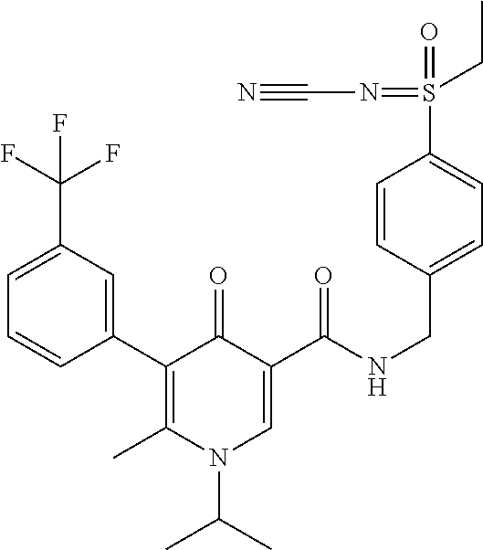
C1(C2=C(C)N(C(C)C)C=C(C(NCC3=CC=C(S(=O)(=NC#N)CC)C=C3)=O)C2=O)=CC(C(F)(F)F)=CC=C1
